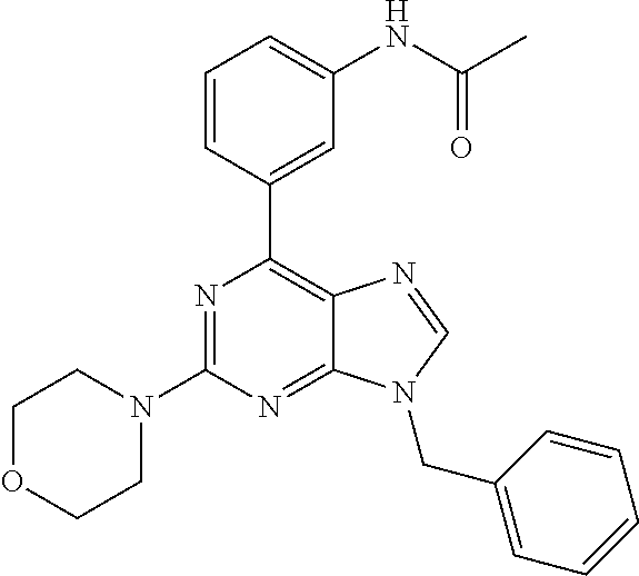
N1=C(N2CCOCC2)N=C2C(=C1C1=CC(NC(C)=O)=CC=C1)N=CN2CC1=CC=CC=C1
